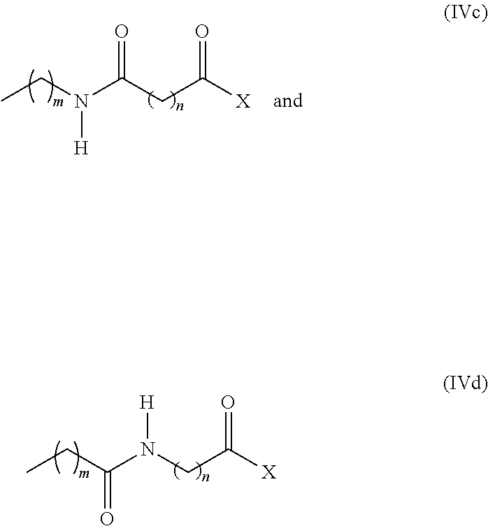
C(N(C(CC([X])=O)=O)[H])C.C(C(N(CC([X])=O)[H])=O)C
